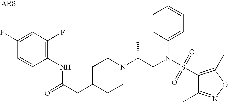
C1(F)=CC(F)=C(NC(CC2CCN(C(CN(S(=O)(=O)C3=C(C)ON=C3C)C3=CC=CC=C3)C)CC2)=O)C=C1
